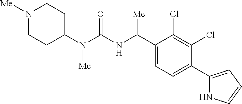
C1(N(C(NC(C2=CC=C(C3=CC=CN3)C(Cl)=C2Cl)[Me])=O)[Me])CCN([Me])CC1
